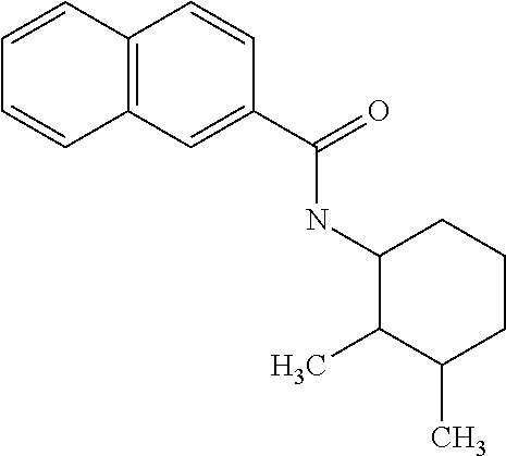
C1=CC2=C(C=C1)C=C(C(=O)NC1C(C)C(C)CCC1)C=C2
